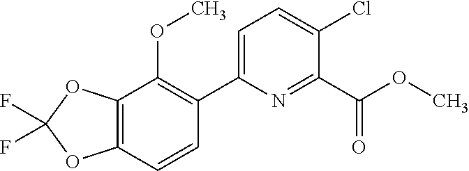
FC1(F)OC2=C(O1)C(OC)=C(C1=CC=C(Cl)C(C(OC)=O)=N1)C=C2
